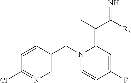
C1=CC(CN2C=CC(F)=CC2=C(C([R3])=N)C)=CN=C1Cl
